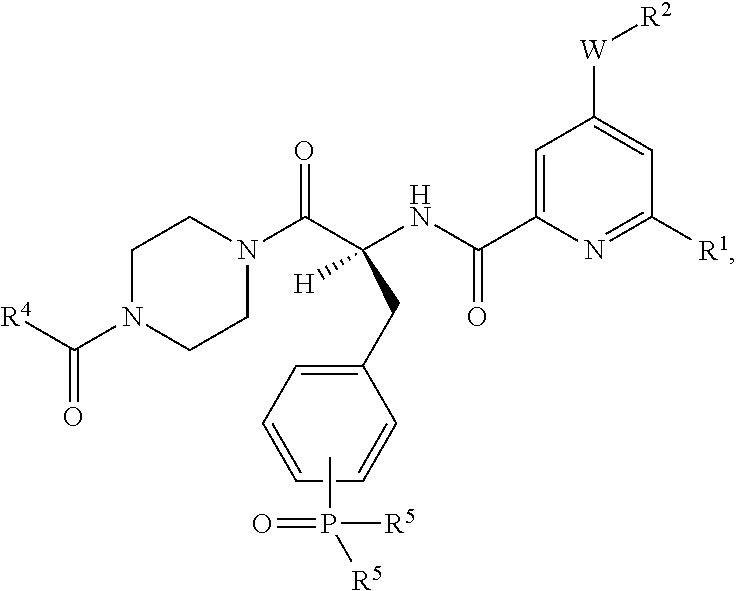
C1=C(C(NC(C(N2CCN(C([R4])=O)CC2)=O)([H])CC2=CC=CC=C2)=O)N=C([R1])C=C1[W][R2].CP([R5])(=O)[R5]
